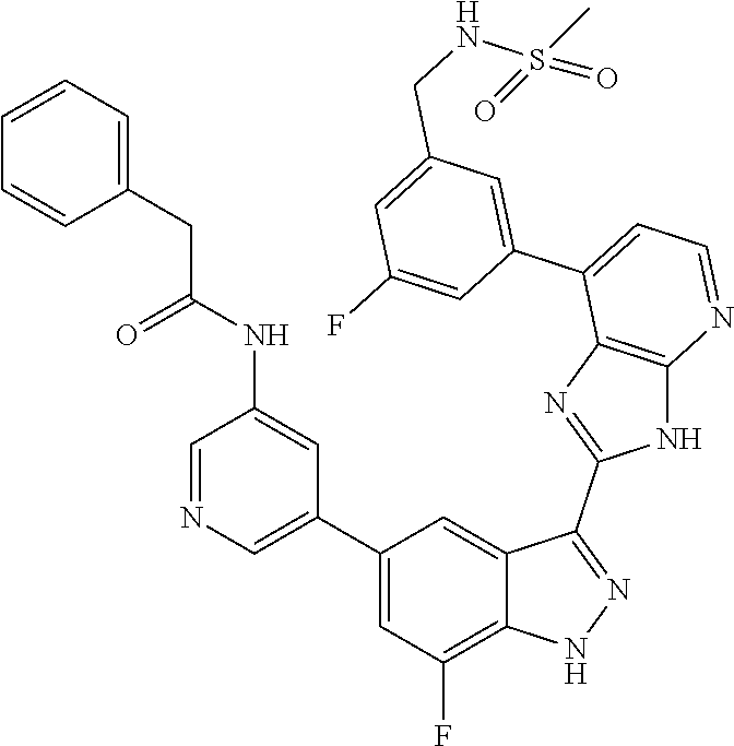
C1=NC=C(C2=CC(F)=C3C(=C2)C(C2=NC4=C(N2)N=CC=C4C2=CC(CNS(=O)(C)=O)=CC(F)=C2)=NN3)C=C1NC(CC1=CC=CC=C1)=O
